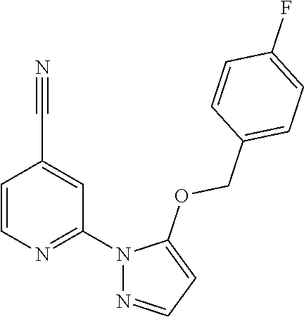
C1=CN=C(N2N=CC=C2OCC2=CC=C(F)C=C2)C=C1C#N
